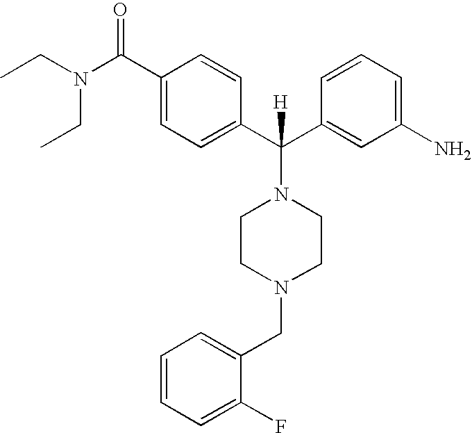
CCN(CC)C(C1=CC=C(C(C2=CC(N)=CC=C2)([H])N2CCN(CC3=CC=CC=C3F)CC2)C=C1)=O
